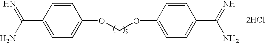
[2HCl].C1=CC(C(=N)N)=CC=C1OCOC1=CC=C(C(N)=N)C=C1
